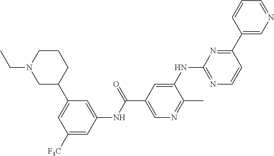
C1=C(C2CCCN(CC)C2)C=C(NC(C2=CN=C(C)C(NC3=NC=CC(C4=CN=CC=C4)=N3)=C2)=O)C=C1[F3C]
